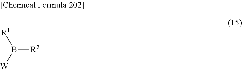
B([R2])([R1])[W]
